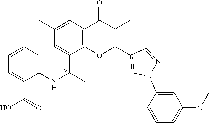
C12=C(C=C(C)C=C1C(C)NC1=CC=CC=C1C(=O)O)C(=O)C(C)=C(C1=CN(C3=CC(OC)=CC=C3)N=C1)O2
